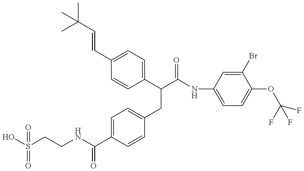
OS(CCNC(C1=CC=C(CC(C(NC2=CC=C(OC(F)(F)F)C(Br)=C2)=O)C2=CC=C(C=CC(C)(C)C)C=C2)C=C1)=O)(=O)=O
